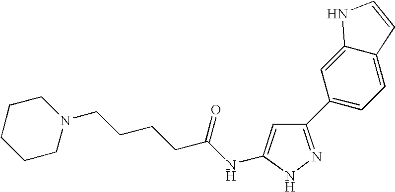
C1(C2=NNC(NC(CCCCN3CCCCC3)=O)=C2)=CC=C2C(=C1)NC=C2
